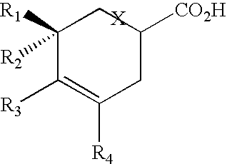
C1([R1])([R2])C([R3])=C([R4])CC([CO2H])C1
